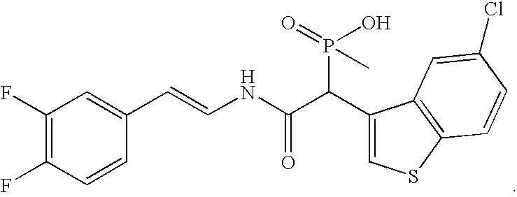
C1(F)=C(F)C=CC(C=CNC(C(P(C)(O)=O)C2=CSC3=C2C=C(Cl)C=C3)=O)=C1
